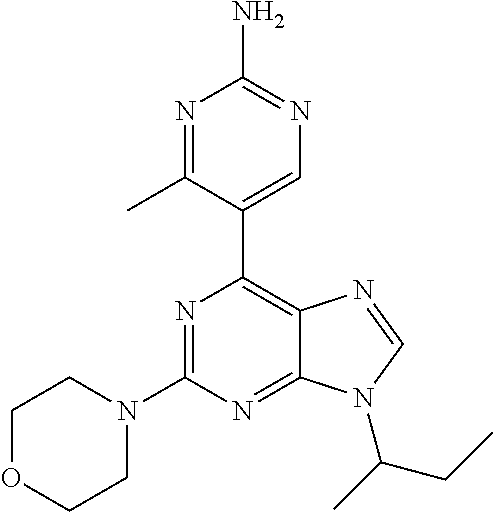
N1=C(C)C(C2=C3C(=NC(N4CCOCC4)=N2)N(C(C)CC)C=N3)=CN=C1N
